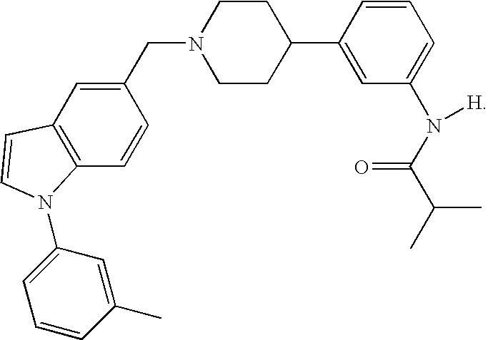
C12=C(C=CC(CN3CCC(C4=CC(N(C(C(C)C)=O)[H])=CC=C4)CC3)=C1)N(C1=CC=CC(C)=C1)C=C2
